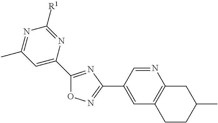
C1(C2=NC(C3=CC4=C(N=C3)CC(C)CC4)=NO2)=CC(C)=NC([R1])=N1
